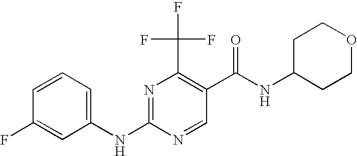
C1(NC2=NC(C(F)(F)F)=C(C(NC3CCOCC3)=O)C=N2)=CC=CC(F)=C1
